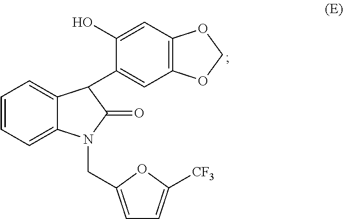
C1=CC=C2C(=C1)C(C1=CC3=C(C=C1O)OCO3)C(=O)N2CC1=CC=C([CF3])O1
